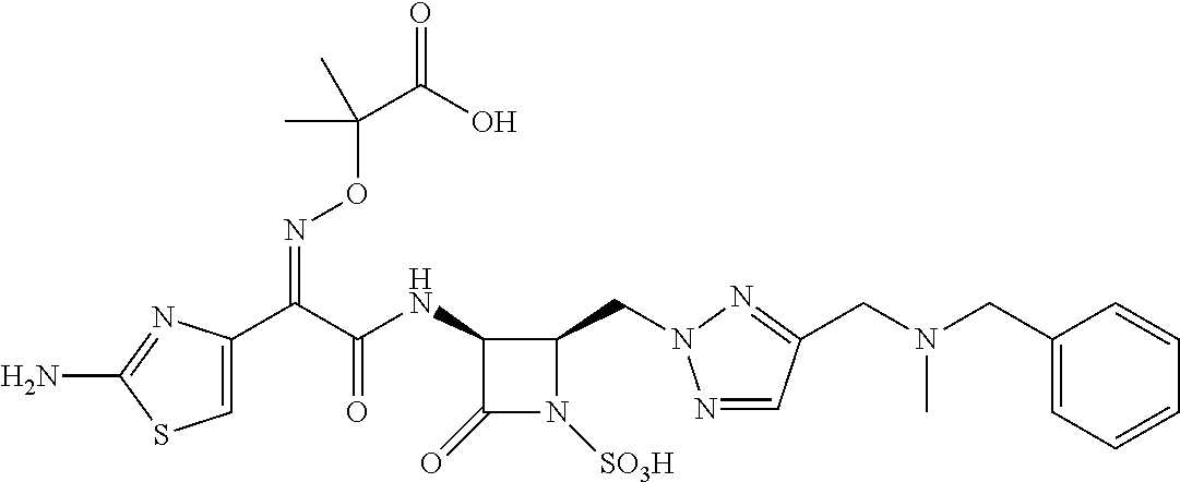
C1=C(C(C(NC2C(=O)N([SO3H])C2CN2N=CC(CN(CC3=CC=CC=C3)C)=N2)=O)=NOC(C(=O)O)(C)C)N=C(N)S1
